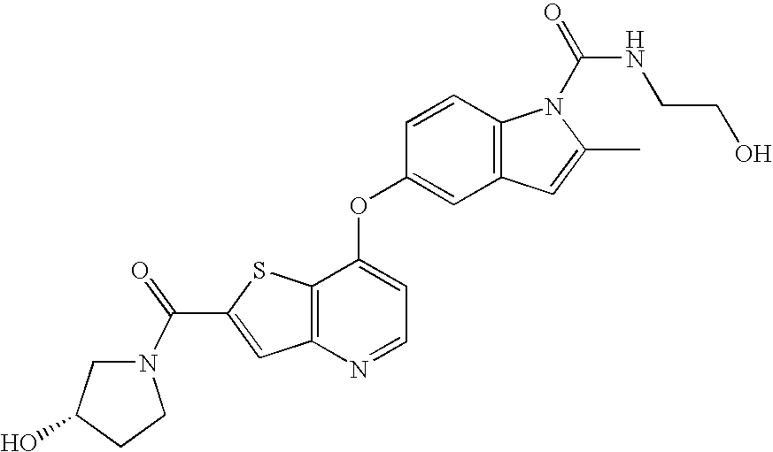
C12=C(C(OC3=CC4=C(C=C3)N(C(=O)NCCO)C(C)=C4)=CC=N1)SC(C(=O)N1CC(O)CC1)=C2
